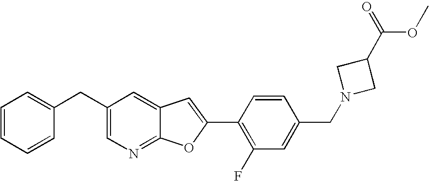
C1(CC2=CN=C3C(=C2)C=C(C2=C(F)C=C(CN4CC(C(=O)OC)C4)C=C2)O3)=CC=CC=C1
